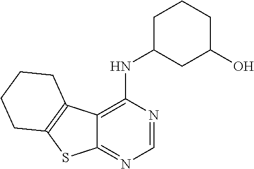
C1=NC(NC2CC(O)CCC2)=C2C(=N1)SC1=C2CCCC1
